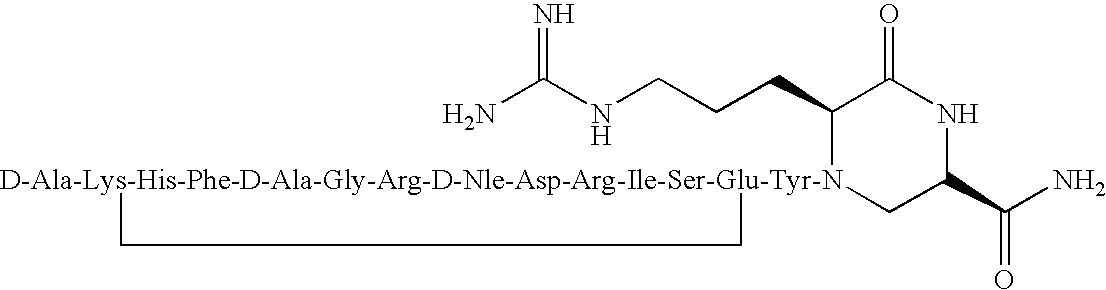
NC(NCCCC1[D-Ala-Lys-His-Phe-D-Ala-Gly-Arg-D-Nle-Asp-Arg-Ile-Ser-Glu-Tyr-N]2(CC(C(N)=O)NC1=O)CC2)=N
